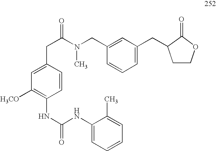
C1(CN(C(CC2=CC([H3CO])=C(NC(NC3=CC=CC=C3C)=O)C=C2)=O)C)=CC(CC2CCOC2=O)=CC=C1
